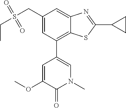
N1(C)C=C(C2=C3C(=CC(CS(CC)(=O)=O)=C2)N=C(C2CC2)S3)C=C(OC)C1=O
